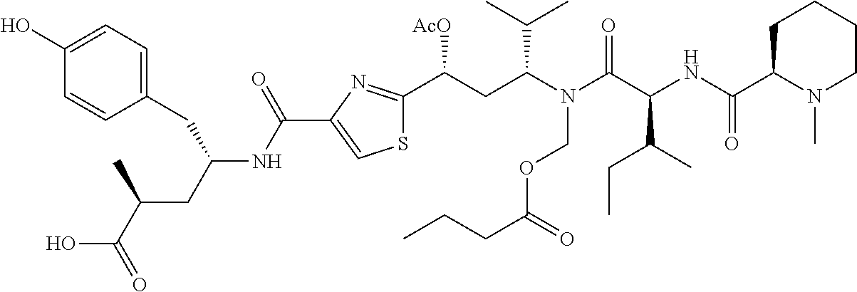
C1CCCC(C(NC(C(N(C(CC(C2=NC(C(NC(CC(C(=O)O)C)CC3=CC=C(O)C=C3)=O)=CS2)[AcO])C(C)C)COC(CCC)=O)=O)C(C)CC)=O)N1C
